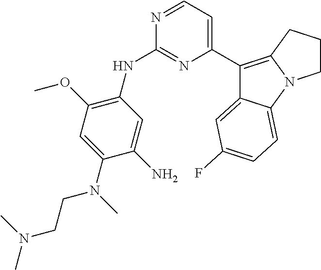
C1(NC2=NC(C3=C4N(C5=CC=C(F)C=C35)CCC4)=CC=N2)=C(OC)C=C(N(C)CCN(C)C)C(N)=C1
